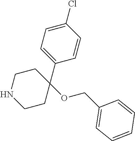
C1=C(C2(OCC3=CC=CC=C3)CCNCC2)C=CC(Cl)=C1
